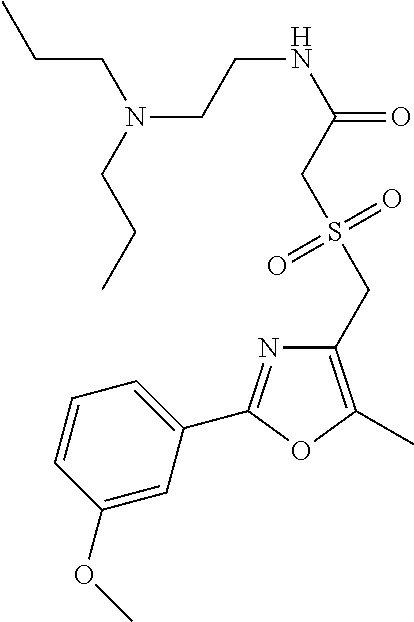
C1=CC(OC)=CC(C2=NC(CS(CC(NCCN(CCC)CCC)=O)(=O)=O)=C(C)O2)=C1
